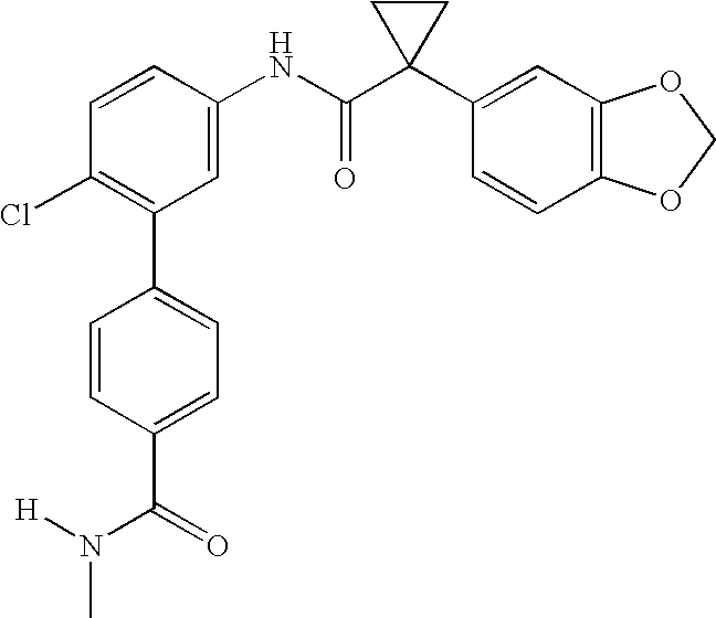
C1(NC(C2(C3=CC4=C(C=C3)OCO4)CC2)=O)=CC(C2=CC=C(C(=O)N([H])C)C=C2)=C(Cl)C=C1
